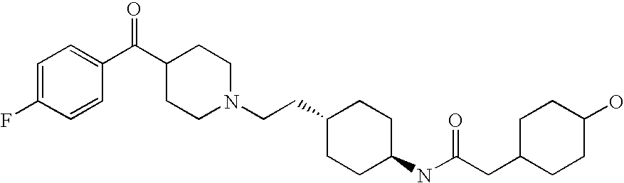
C1=C(F)C=CC(C(C2CCN(CCC3CCC(NC(CC4CCC(O)CC4)=O)CC3)CC2)=O)=C1
